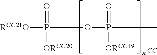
[RCC21O]P(OP(C)(=O)[ORCC19])([ORCC20])=O.[CC]
